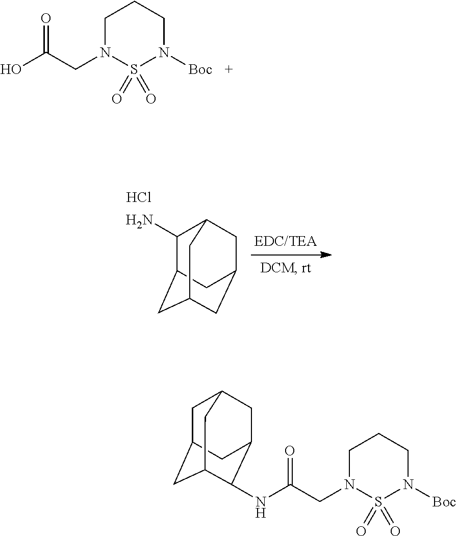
C1(N)C2CC3CC(CC1C3)C2.Cl.OC(CN1S(=O)(=O)N([Boc])CCC1)=O.N(C(CN1S(=O)(=O)N([Boc])CCC1)=O)C1C2CC3CC(CC1C3)C2
